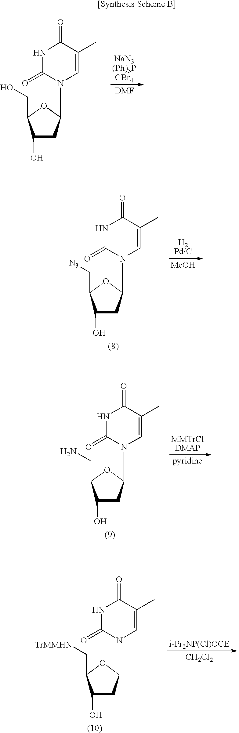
C1(O)CC(N2C=C(C)C(=O)NC2=O)OC1CO.[MeOH].C1(O)CC(N2C=C(C)C(=O)NC2=O)OC1C[N3].C1(O)CC(N2C=C(C)C(=O)NC2=O)OC1CN.[CH2Cl2].C1(O)CC(N2C=C(C)C(=O)NC2=O)OC1C[TrMMHN]
